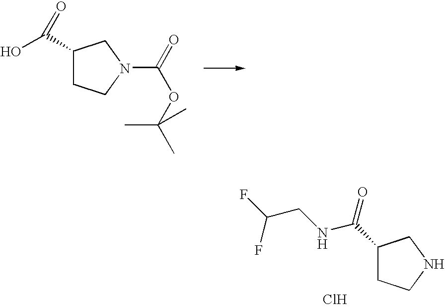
C1(C(O)=O)CCN(C(=O)OC(C)(C)C)C1.C1(C(=O)NCC(F)F)CCNC1.Cl
